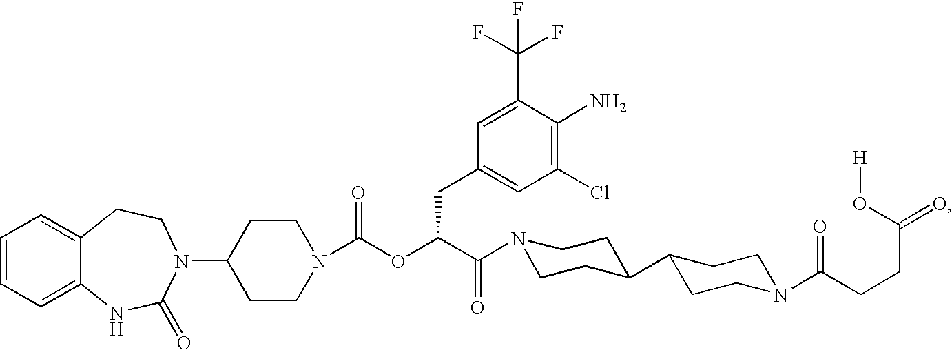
C1=CC=C2C(=C1)CCN(C1CCN(C(OC(C(=O)N3CCC(C4CCN(C(CCC(=O)O[H])=O)CC4)CC3)CC3=CC(Cl)=C(N)C(C(F)(F)F)=C3)=O)CC1)C(=O)N2
